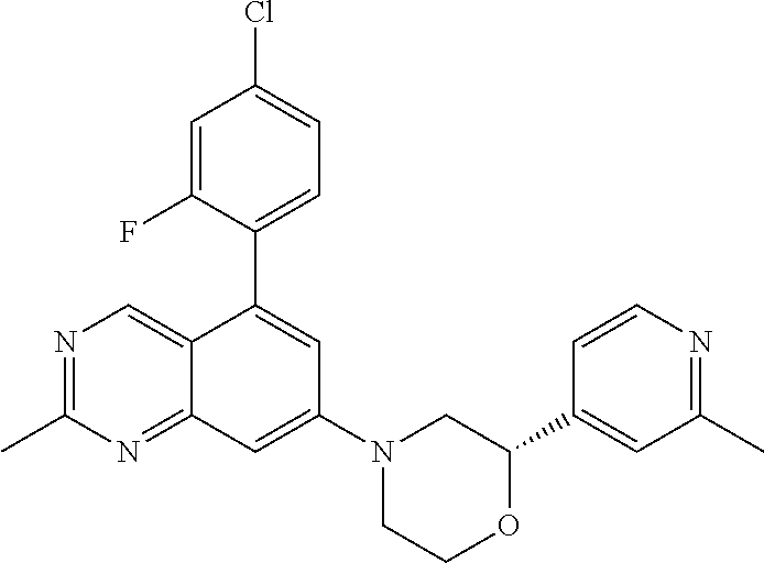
C1(C2=CC(C)=NC=C2)OCCN(C2=CC3=NC(C)=NC=C3C(C3=CC=C(Cl)C=C3F)=C2)C1
